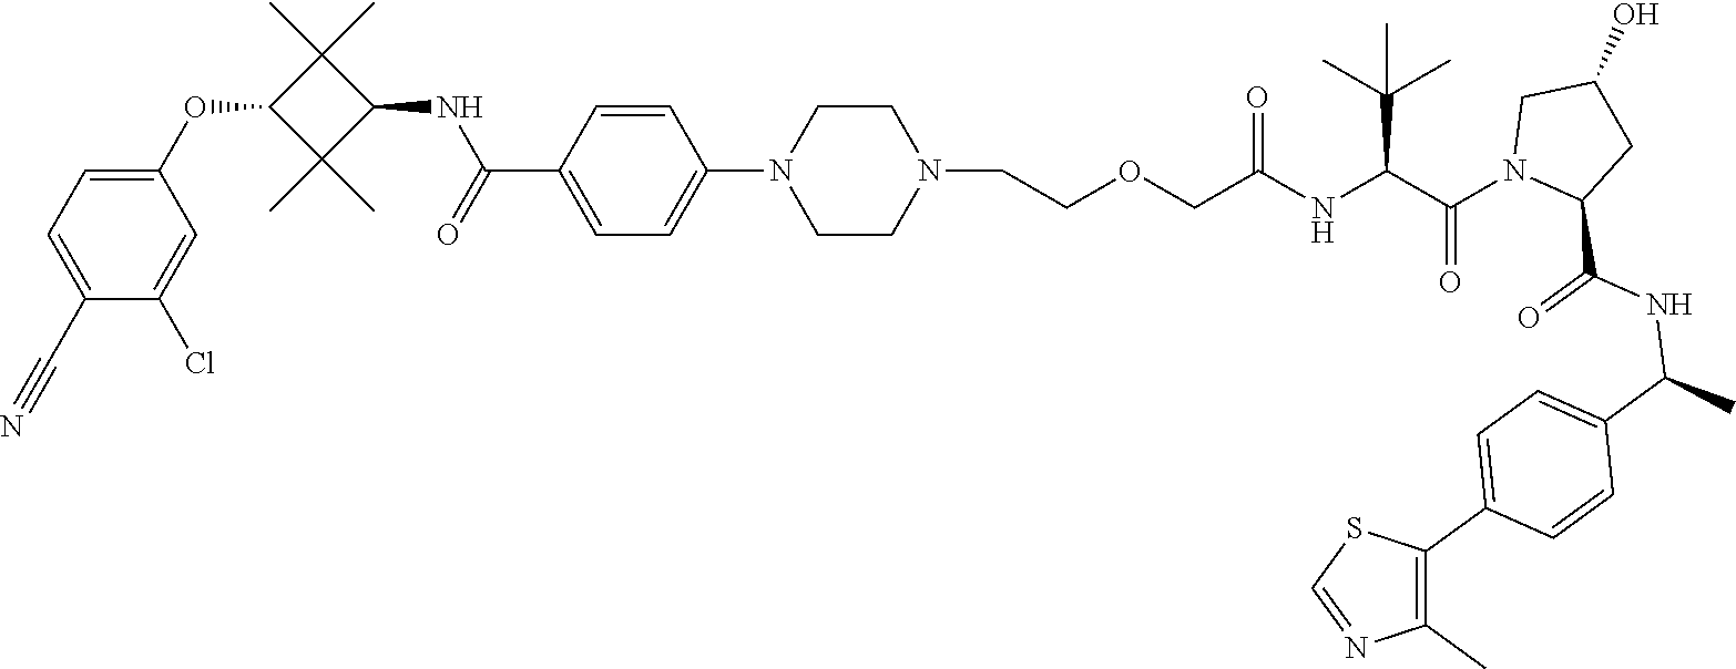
C(NC(C(N1CC(O)CC1C(NC(C1=CC=C(C2=C(C)N=CS2)C=C1)C)=O)=O)C(C)(C)C)(=O)COCCN1CCN(C2=CC=C(C(=O)NC3C(C)(C)C(OC4=CC=C(C#N)C(Cl)=C4)C3(C)C)C=C2)CC1
